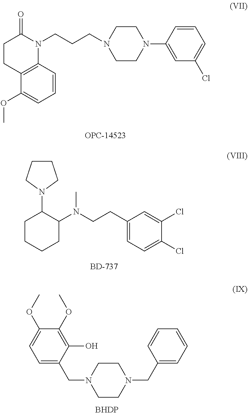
C1CC2=C(N(CCCN3CCN(C4=CC(Cl)=CC=C4)CC3)C1=O)C=CC=C2OC.C1CCN(C2CCCCC2N(CCC2=CC=C(Cl)C(Cl)=C2)C)C1.C1(O)=C(OC)C(OC)=CC=C1CN1CCN(CC2=CC=CC=C2)CC1.[BHDP]
